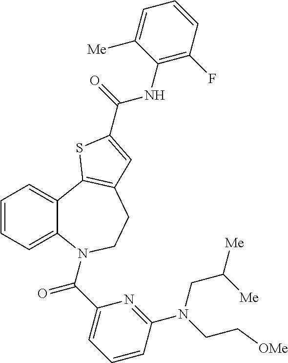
C1=CC=C2C(=C1)C1=C(CCN2C(C2=CC=CC(N(CC([Me])[Me])CC[OMe])=N2)=O)C=C(C(NC2=C(F)C=CC=C2[Me])=O)S1
